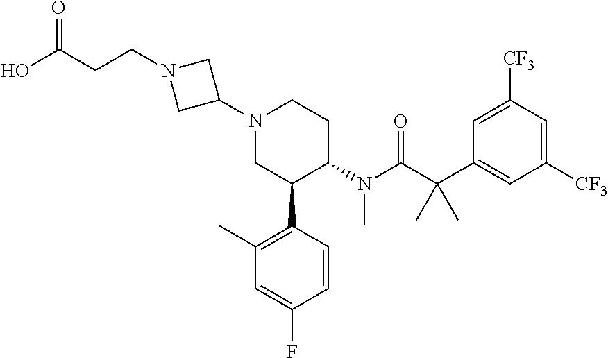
N1(C2CN(CCC(O)=O)C2)CC(C2=C(C)C=C(F)C=C2)C(N(C(C(C2=CC([CF3])=CC([CF3])=C2)(C)C)=O)C)CC1
